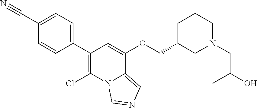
C1(C2=CC=C(C#N)C=C2)=C(Cl)N2C(=CN=C2)C(OCC2CN(CC(O)C)CCC2)=C1
